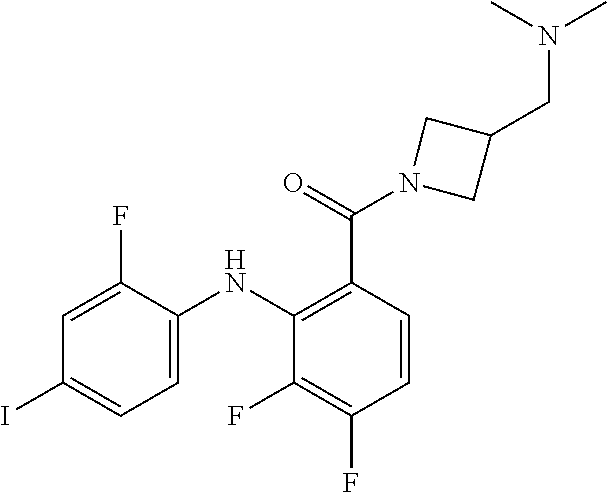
C1(C(N2CC(CN(C)C)C2)=O)=C(NC2=CC=C(I)C=C2F)C(F)=C(F)C=C1
